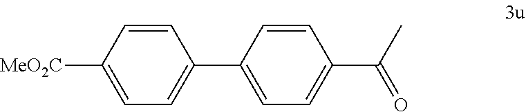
C1=CC([MeO2C])=CC=C1C1=CC=C(C(C)=O)C=C1
